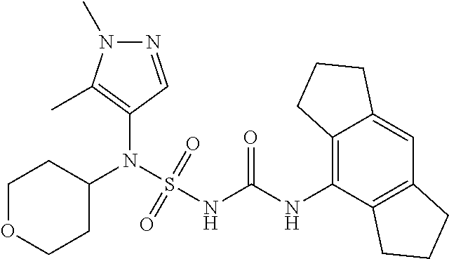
C1(N(S(NC(NC2=C3C(=CC4=C2CCC4)CCC3)=O)(=O)=O)C2CCOCC2)=C(C)N(C)N=C1
